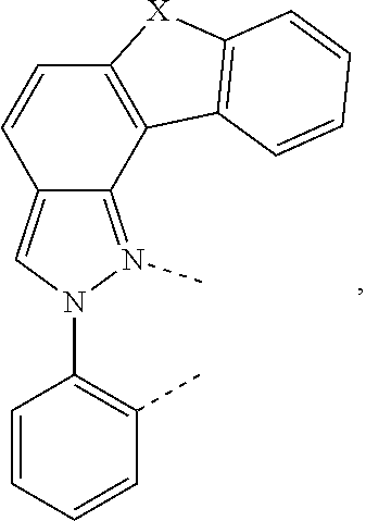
C12=N(C)N(C3=C(C)C=CC=C3)C=C1C=CC1=C2C2=C([X]1)C=CC=C2
